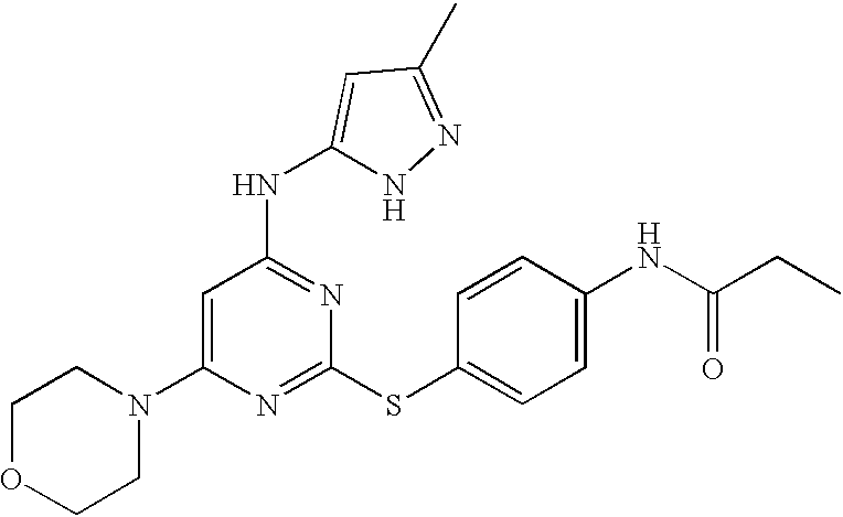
C1OCCN(C2=CC(NC3=CC(C)=NN3)=NC(SC3=CC=C(NC(=O)CC)C=C3)=N2)C1
